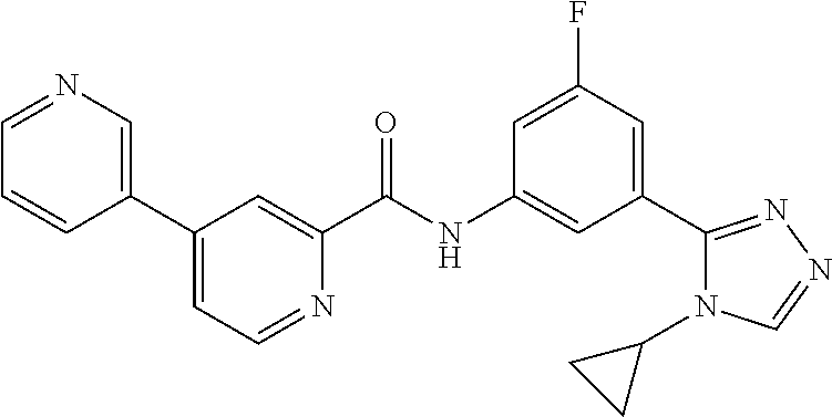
C1(C2=CN=CC=C2)=CC=NC(C(NC2=CC(C3=NN=CN3C3CC3)=CC(F)=C2)=O)=C1
